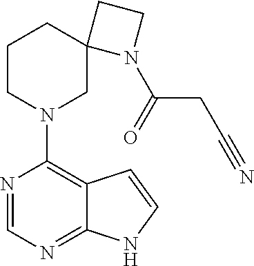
N1=CN=C2C(=C1N1CC3(CCC1)N(C(CC#N)=O)CC3)C=CN2
